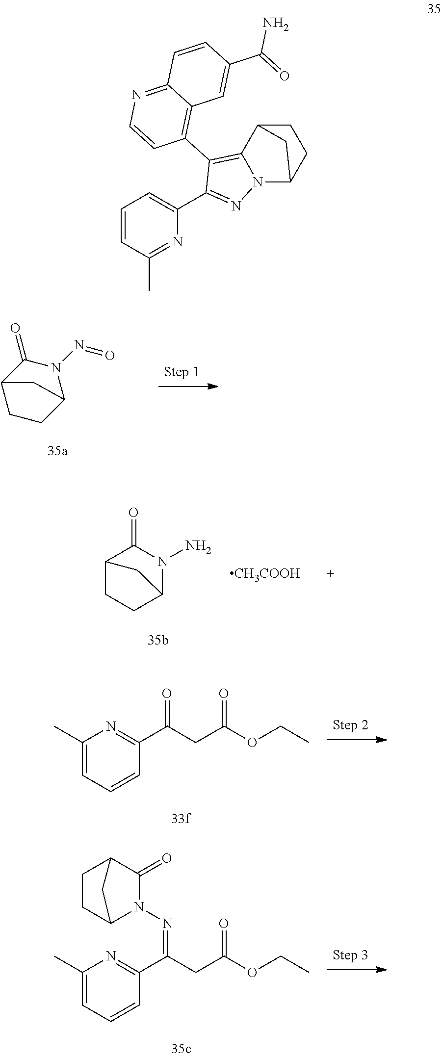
N1(N=O)C(=O)C2CCC1C2.C12CCC(N(N)C1=O)C2.[CH3COOH].C1(C)=CC=CC(C(CC(OCC)=O)=O)=N1.C1(C)=CC=CC(C(CC(OCC)=O)=NN2C(=O)C3CCC2C3)=N1.C1=CC(C)=NC(C2=NN3C(=C2C2=C4C(=NC=C2)C=CC(C(=O)N)=C4)C2CCC3C2)=C1
